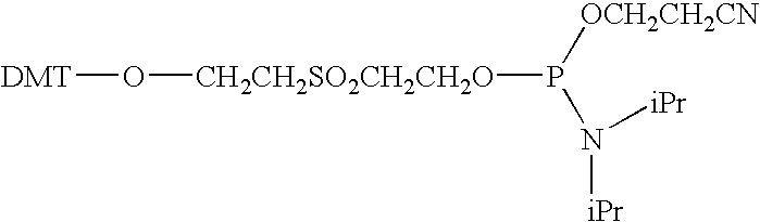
[DMT]O[CH2CH2SO2CH2CH2O]P([OCH2CH2CN])N([iPr])[iPr]
